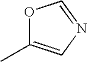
O1C(C)=CN=C1
